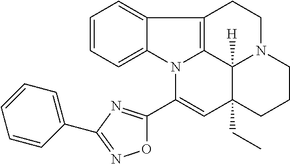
C1=CC=C2C(=C1)C1=C3N2C(C2=NC(C4=CC=CC=C4)=NO2)=CC2(CC)C3([H])N(CC1)CCC2
